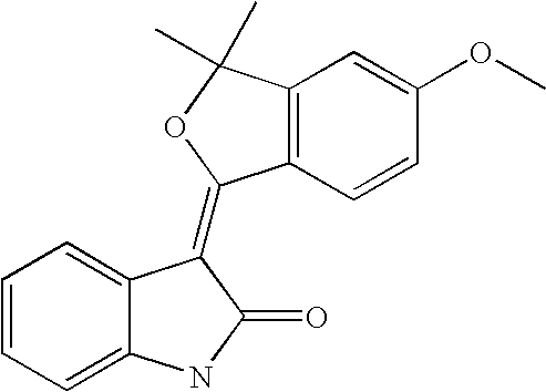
C1=CC=C2C(=C1)C(=C1C3=C(C(C)(C)O1)C=C(OC)C=C3)C(=O)N2
